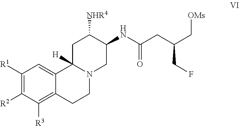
C1([R1])=C([R2])C([R3])=C2C(=C1)C1([H])N(CC2)CC(NC(CC(C[OMs])CF)=O)C([NHR4])C1
